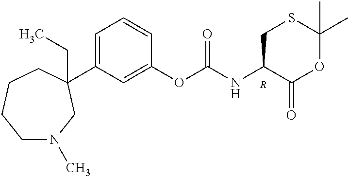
C1N(C)CC(C2=CC=CC(OC(NC3C(=O)OC(C)(C)SC3)=O)=C2)(CC)CCC1.[R]
